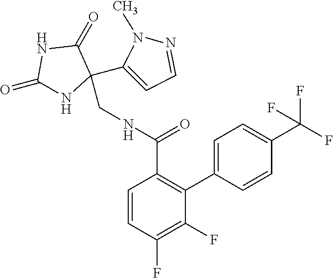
C1(=O)NC(CNC(C2=C(C3=CC=C(C(F)(F)F)C=C3)C(F)=C(F)C=C2)=O)(C2=CC=NN2C)C(=O)N1
